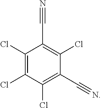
C1(Cl)=C(Cl)C(Cl)=C(C#N)C(Cl)=C1C#N
